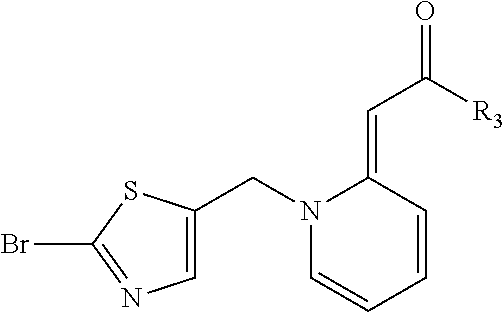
C1=CC=CC(=CC([R3])=O)N1CC1=CN=C(Br)S1
